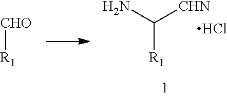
C([R1])(N)[CHN].Cl.[CHO][R1]
